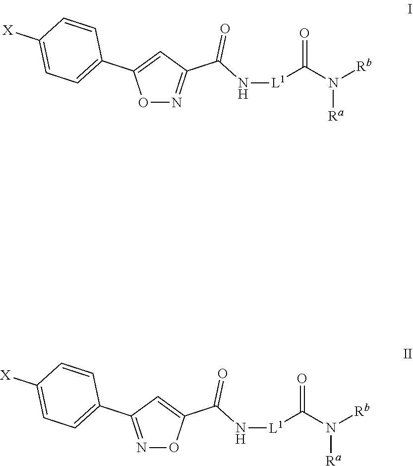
O1N=C(C(N[L1]C(=O)N([Ra])[Rb])=O)C=C1C1=CC=C([X])C=C1.N1=C(C2=CC=C([X])C=C2)C=C(C(N[L1]C(=O)N([Ra])[Rb])=O)O1
